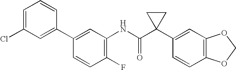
C1(C2=CC(Cl)=CC=C2)=CC(NC(C2(C3=CC4=C(C=C3)OCO4)CC2)=O)=C(F)C=C1
